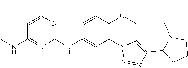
C1(NC2=CC(N3N=NC(C4CCCN4C)=C3)=C(OC)C=C2)=NC(C)=CC(NC)=N1
